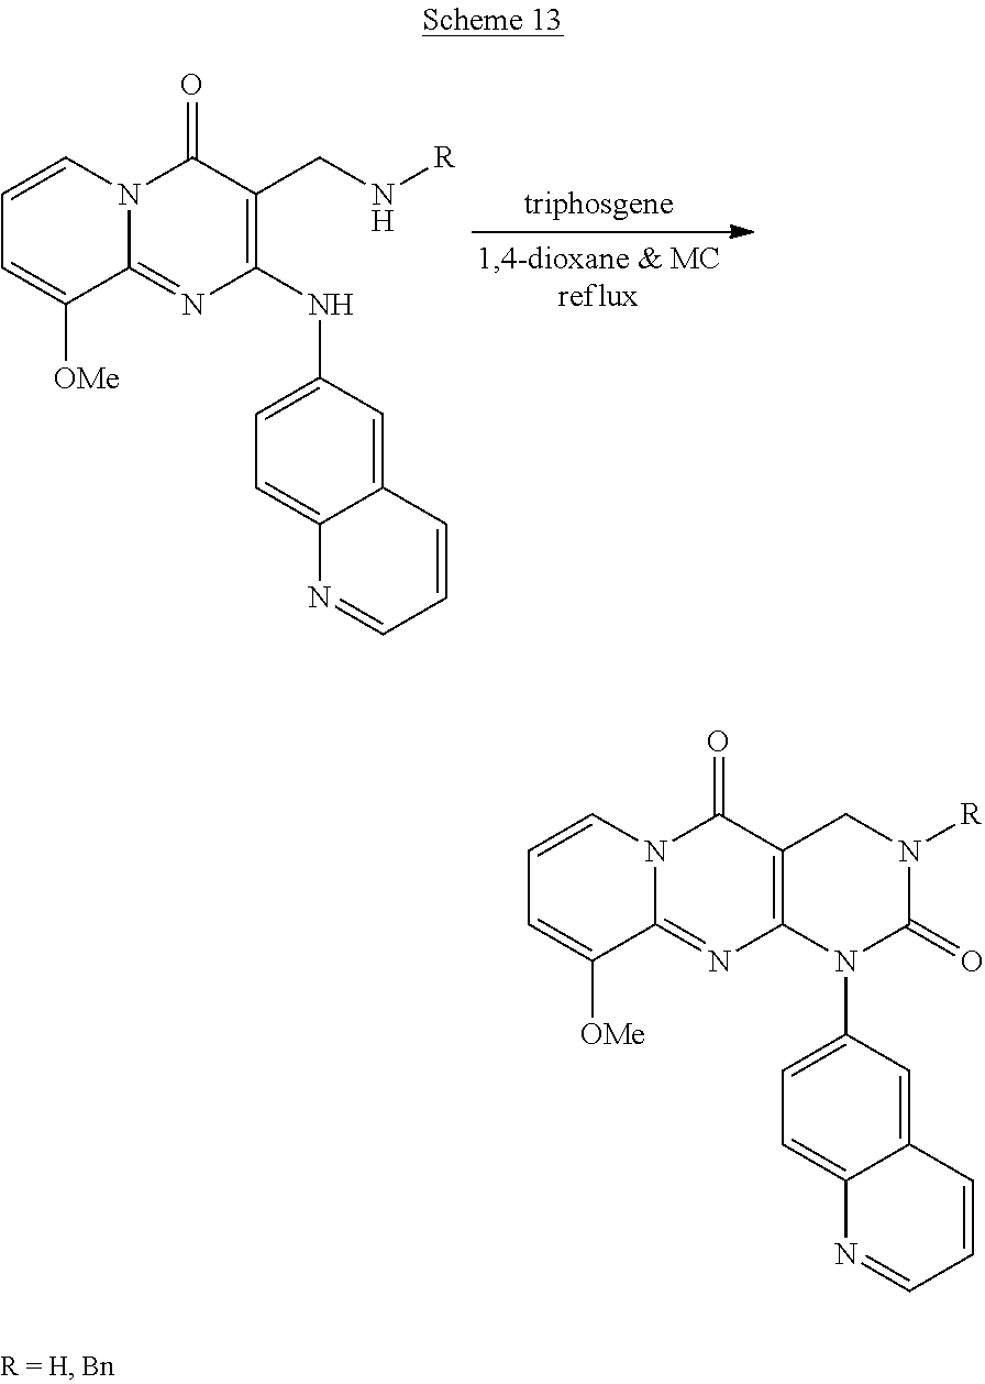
C1=CN2C(=NC(NC3=CC=C4C(=C3)C=CC=N4)=C(CN[R])C2=O)C([OMe])=C1.C1=CN2C(=NC3=C(C2=O)CN([R])C(=O)N3C2=CC=C3C(=C2)C=CC=N3)C([OMe])=C1
